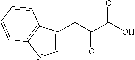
C1=C(CC(C(O)=O)=O)C2=C(N1)C=CC=C2
